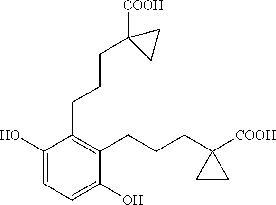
C1=C(O)C(CCCC2([COOH])CC2)=C(CCCC2([COOH])CC2)C(O)=C1
